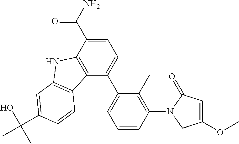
C1=C(C(N)=O)C2=C(C(C3=CC=CC(N4CC(OC)=CC4=O)=C3C)=C1)C1=C(N2)C=C(C(C)(O)C)C=C1
